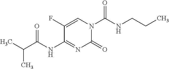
C1=C(F)C(NC(C(C)C)=O)=NC(=O)N1C(NCCC)=O
